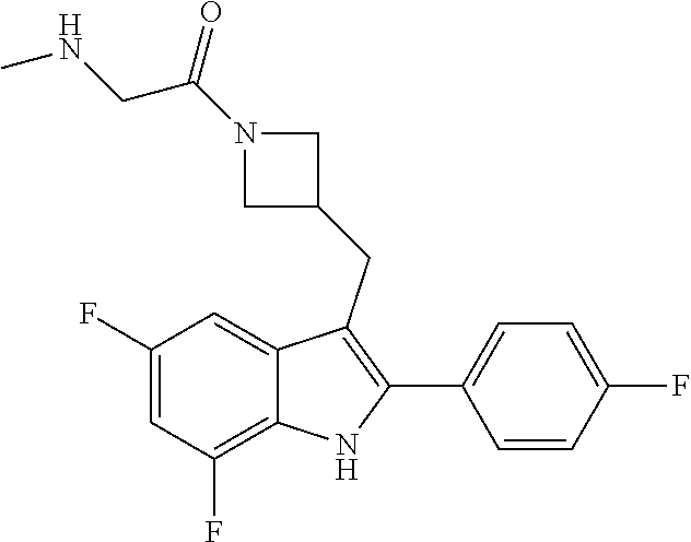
C1(F)=CC(F)=C2C(=C1)C(CC1CN(C(CNC)=O)C1)=C(C1=CC=C(F)C=C1)N2
